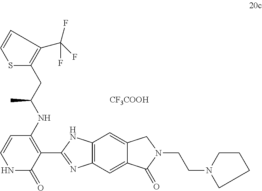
C12=C(C=C3C(=C1)CN(CCN1CCCC1)C3=O)N=C(C1=C(NC(CC3=C(C(F)(F)F)C=CS3)C)C=CNC1=O)N2.[CF3COOH]
